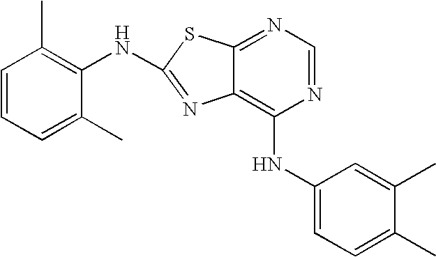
C1=CC=C(C)C(NC2=NC3=C(NC4=CC=C(C)C(C)=C4)N=CN=C3S2)=C1C
